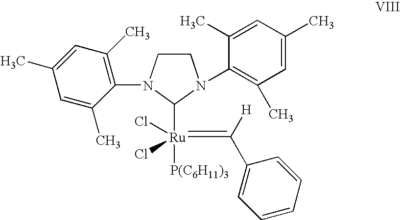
C1=C(C)C=C(C)C(N2CCN(C3=C(C)C=C(C)C=C3C)C2[Ru]([P(C6H11)3])(=C([H])C2=CC=CC=C2)(Cl)Cl)=C1C
